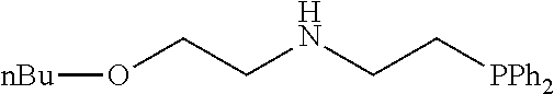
O(CCNCC[PPh2])[nBu]
